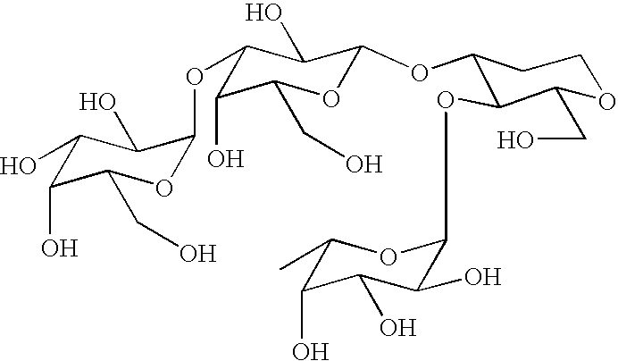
C1(O)C(O)C(CO)OC(OC2C(O)C(CO)OC(OC3C(OC4C(O)C(O)C(O)C(C)O4)C(CO)OCC3)C2O)C1O
